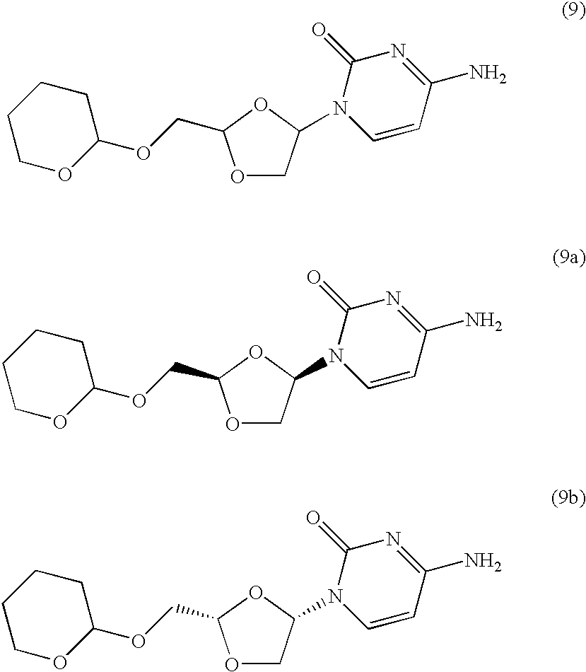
C1COC(OCC2OCC(N3C=CC(N)=NC3=O)O2)CC1.C1COC(OCC2OCC(N3C=CC(N)=NC3=O)O2)CC1.C1COC(OCC2OCC(N3C=CC(N)=NC3=O)O2)CC1
